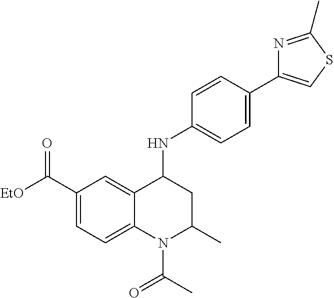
C1=C2C(=CC=C1C([EtO])=O)N(C(C)=O)C(C)CC2NC1=CC=C(C2=CSC(C)=N2)C=C1
